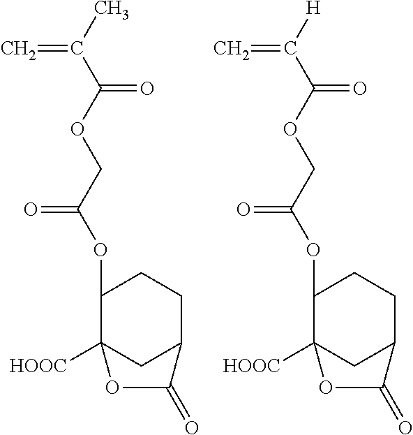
C1(OC(COC(C([H])=C)=O)=O)C2([HOOC])CC(CC1)C(=O)O2.C1(OC(COC(C(C)=C)=O)=O)C2([HOOC])CC(CC1)C(=O)O2
